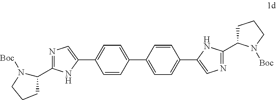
C1C(C2=NC=C(C3=CC=C(C4=CC=C(C5=CN=C(C6CCCN6[Boc])N5)C=C4)C=C3)N2)N([Boc])CC1
